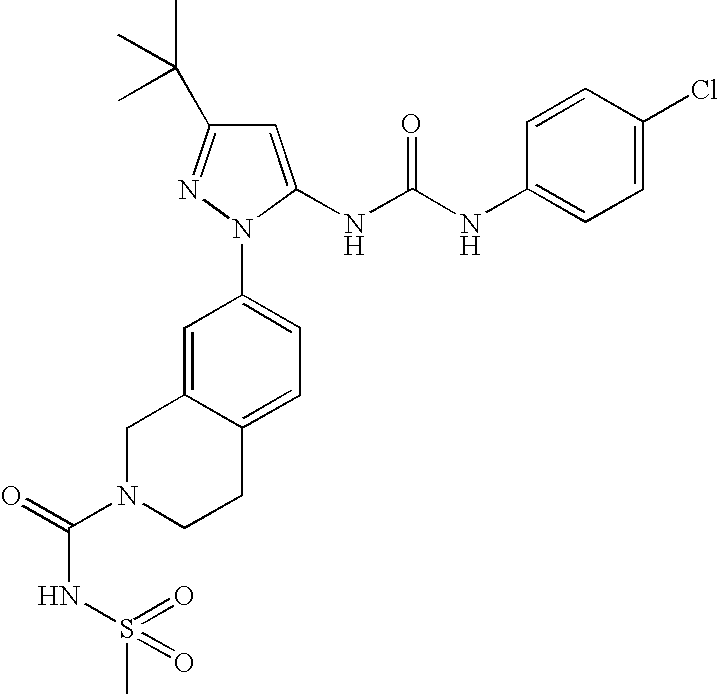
C1=C2C(=CC=C1N1C(NC(NC3=CC=C(Cl)C=C3)=O)=CC(C(C)(C)C)=N1)CCN(C(=O)NS(=O)(=O)C)C2
